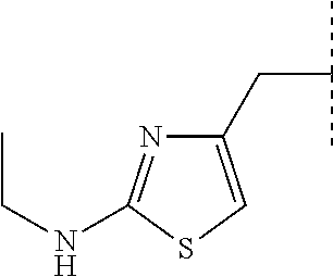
C1(CC(C)C)=CSC(NCC)=N1
